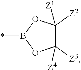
*B1OC([Z3])([Z4])C([Z2])([Z1])O1
